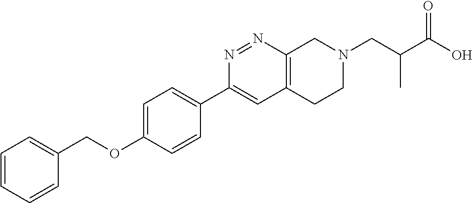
C1=CC=CC(COC2=CC=C(C3=CC4=C(N=N3)CN(CC(C(O)=O)C)CC4)C=C2)=C1
